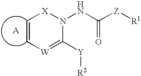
C1=C[W]=C([Y][R2])N(NC([Z][R1])=O)[X]1
